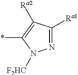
N1=C([Ra1])C([Ra2])=C(*)N1[F2HC]
